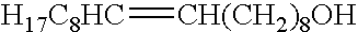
[H17C8HC]=[CH(CH2)8OH]
